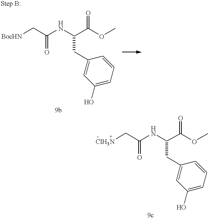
[BocHN]CC(NC(C(OC)=O)CC1=CC(O)=CC=C1)=O.[ -         +ClH3N]CC(NC(C(OC)=O)CC1=CC(O)=CC=C1)=O
